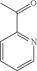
C1=CC=CN=C1C(=O)C
